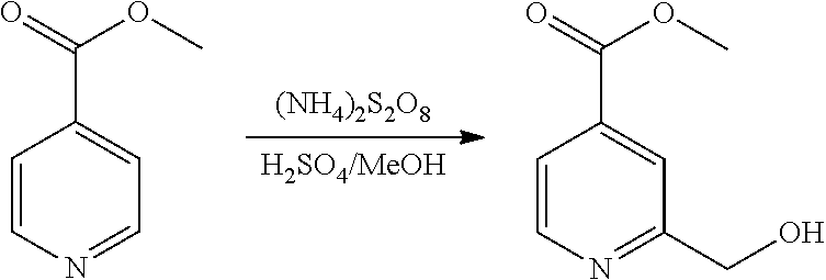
[(NH4)2S2O8].[H2SO4/MeOH].C1=CN=CC=C1C(=O)OC.C1=CN=C(CO)C=C1C(=O)OC
